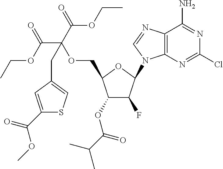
C1(OC(C(C)C)=O)C(F)C(N2C3=C(N=C2)C(N)=NC(Cl)=N3)OC1COC(C(=O)OCC)(C(OCC)=O)CC1=CSC(C(=O)OC)=C1
